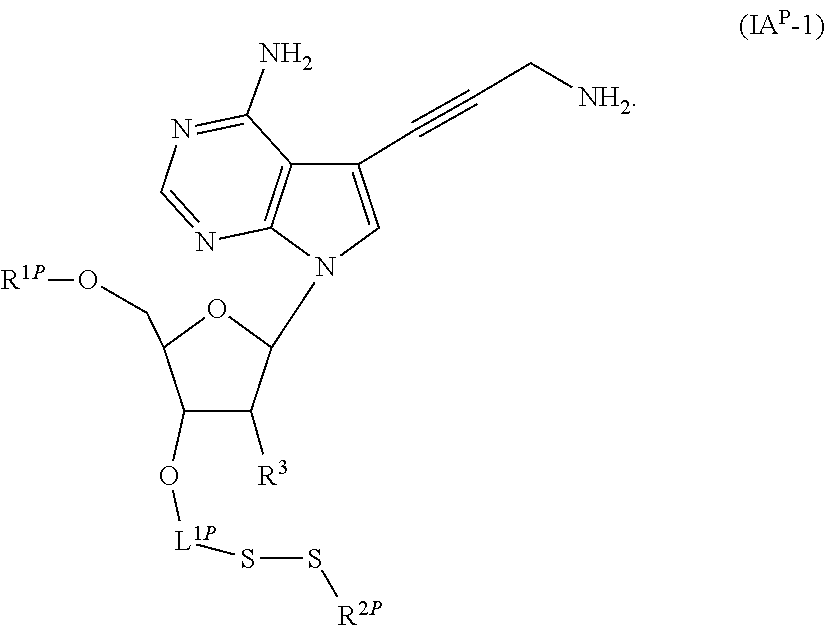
S([R2P])S[L1P]OC1C(CO[R1P])OC(N2C3=C(C(C#CC[NH2])=C2)C(N)=NC=N3)C1[R3]
